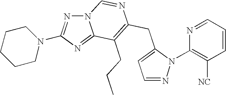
N12N=C(N3CCCCC3)N=C1C(CCC)=C(CC1=CC=NN1C1=C([NC])C=CC=N1)N=C2
